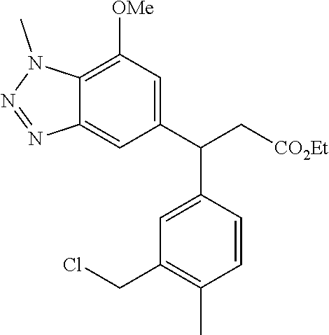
C1(C(C[CO2Et])C2=CC(CCl)=C(C)C=C2)=CC([OMe])=C2C(=C1)N=NN2C
